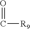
[R9]C=O
